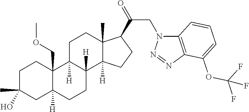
C1C(C)(O)CC2([H])C(COC)(C1)C1([H])C([H])(CC2)C2([H])C(C)(CC1)C(C(=O)CN1C3=C(N=N1)C(OC(F)(F)F)=CC=C3)CC2
